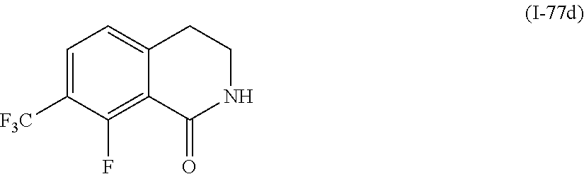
C1=C([F3C])C(F)=C2C(=C1)CCNC2=O
